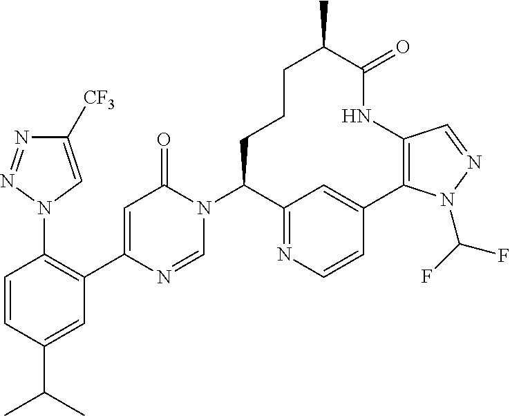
C1=CC(C(C)C)=CC(C2=CC(=O)N(C3C4=NC=CC(=C4)C4=C(NC(=O)C(C)CCC3)C=NN4C(F)F)C=N2)=C1N1C=C([CF3])N=N1
